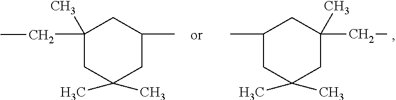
C1(C)(CC)CC(C)(C)CC(C)C1.C1(C)CC(C)(C)CC(CC)(C)C1
